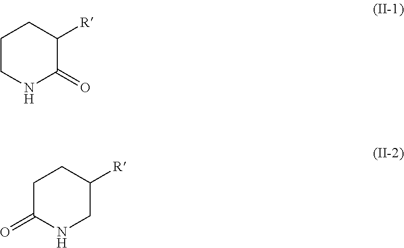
C1CNC(=O)C([R])C1.C1C(=O)NCC([R])C1
